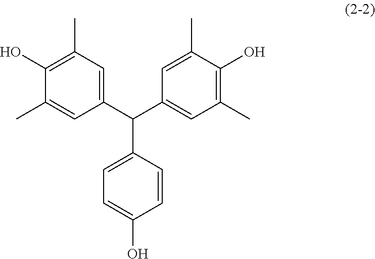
C1(C(C2=CC(C)=C(O)C(C)=C2)C2=CC=C(O)C=C2)=CC(C)=C(O)C(C)=C1
